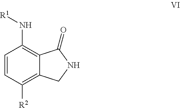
C1=CC([R2])=C2C(=C1N[R1])C(=O)NC2
